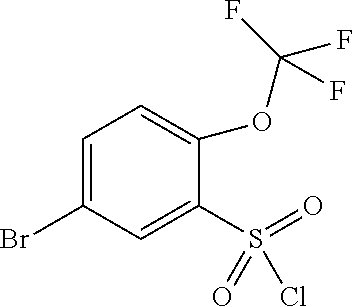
C1=C(Br)C=C(S(=O)(=O)Cl)C(OC(F)(F)F)=C1
